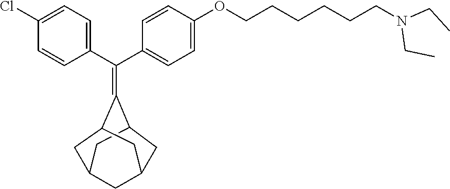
ClC1=CC=C(C(C2=CC=C(OCCCCCCN(CC)CC)C=C2)=C2C3CC4CC2CC(C3)C4)C=C1
